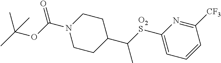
O(C(C)(C)C)C(N1CCC(C([O2S]C2=CC=CC([CF3])=N2)C)CC1)=O
